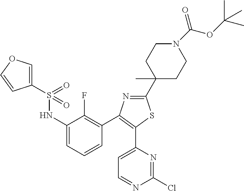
C1(C2(C)CCN(C(OC(C)(C)C)=O)CC2)=NC(C2=C(F)C(NS(C3=COC=C3)(=O)=O)=CC=C2)=C(C2=CC=NC(Cl)=N2)S1
